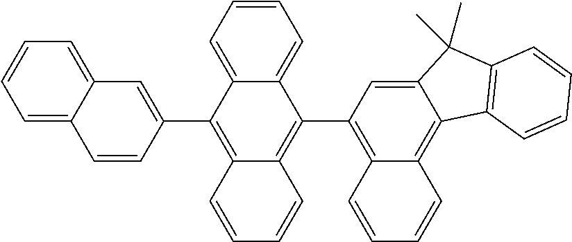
C1=CC(C2=C3C(=C(C4=C5C(=C6C(=C4)C(C)(C)C4=C6C=CC=C4)C=CC=C5)C4=CC=CC=C24)C=CC=C3)=CC2=CC=CC=C12
